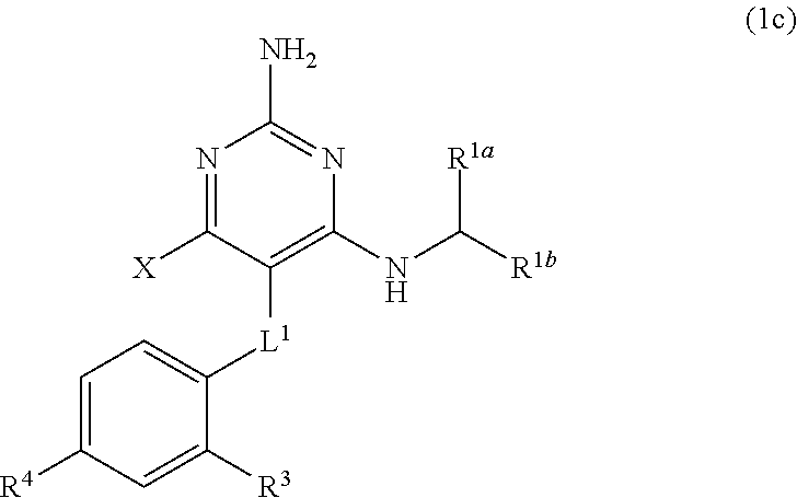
[R1a]C(NC1=C([L1]C2=CC=C([R4])C=C2[R3])C([X])=NC(N)=N1)[R1b]
